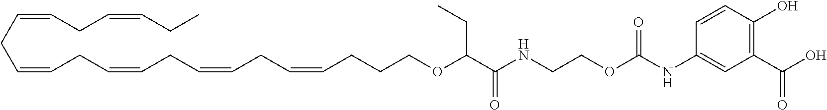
C1(C(O)=O)=C(O)C=CC(NC(OCCNC(C(OCCCC=CCC=CCC=CCC=CCC=CCC=CCC)CC)=O)=O)=C1
